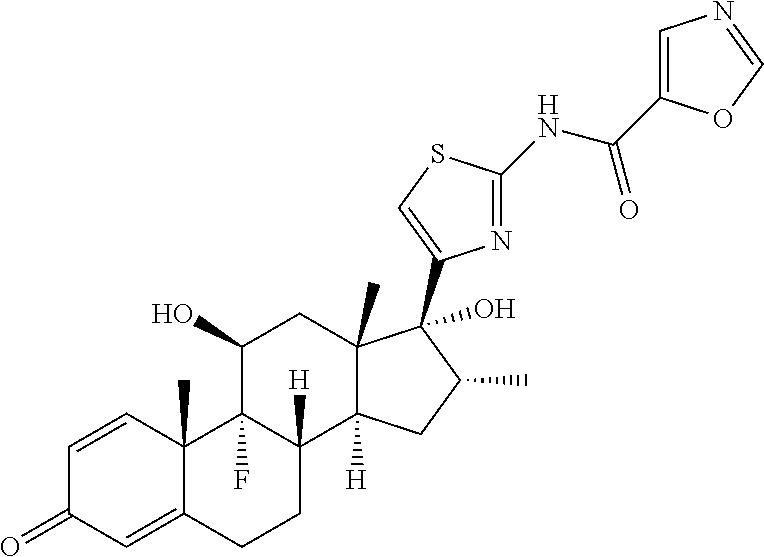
C1=CC2(C)C(=CC1=O)CCC1([H])C2(F)C(O)CC2(C)C1([H])CC(C)C2(C1=CSC(NC(=O)C2=CN=CO2)=N1)O
